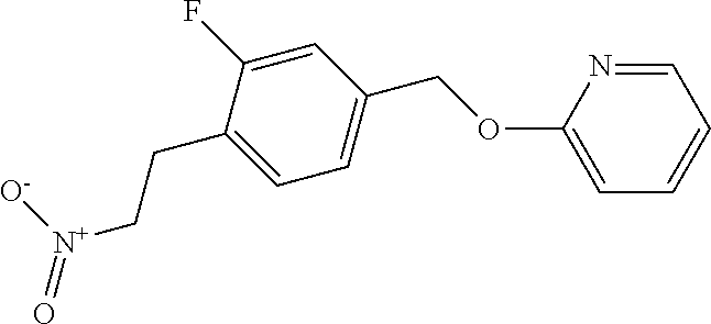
C(C1=CC=C(COC2=CC=CC=N2)C=C1F)C[N+](=O)[O-]
